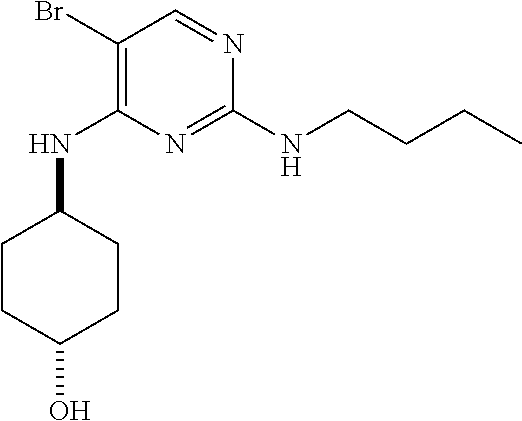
N(C1=C(Br)C=NC(NCCCC)=N1)C1CCC(O)CC1
